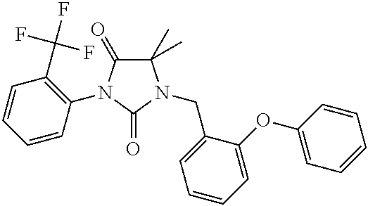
C1(C)(C)C(=O)N(C2=C(C(F)(F)F)C=CC=C2)C(=O)N1CC1=CC=CC=C1OC1=CC=CC=C1
